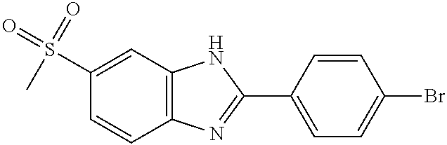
C1(S(=O)(=O)C)=CC2=C(C=C1)N=C(C1=CC=C(Br)C=C1)N2
